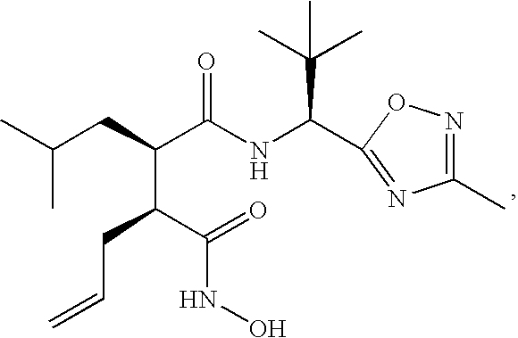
C(NC(C(CC(C)C)C(C(=O)NO)CC=C)=O)(C(C)(C)C)C1=NC(C)=NO1
